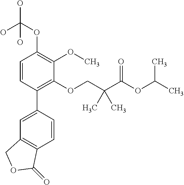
C1=CC(C2=CC3=C(C=C2)C(=O)OC3)=C(OCC(C(OC(C)C)=O)(C)C)C(OC)=C1OC(O)(O)O
